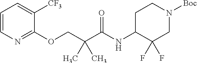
C1=CN=C(OCC(C(=O)NC2C(F)(F)CN([Boc])CC2)(C)C)C([CF3])=C1
